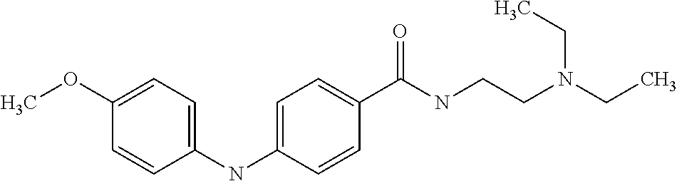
N(C1=CC=C(OC)C=C1)C1=CC=C(C(=O)NCCN(CC)CC)C=C1
